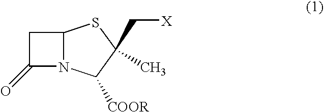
C1C(=O)N2C1SC(C)(C[X])C2[COOR]
